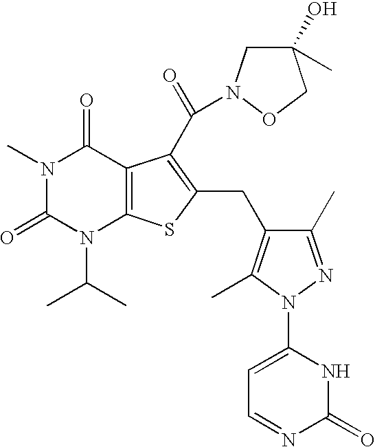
N1(C)C(=O)N(C(C)C)C2=C(C1=O)C(C(=O)N1CC(C)(O)CO1)=C(CC1=C(C)N(C3=CC=NC(=O)N3)N=C1C)S2
